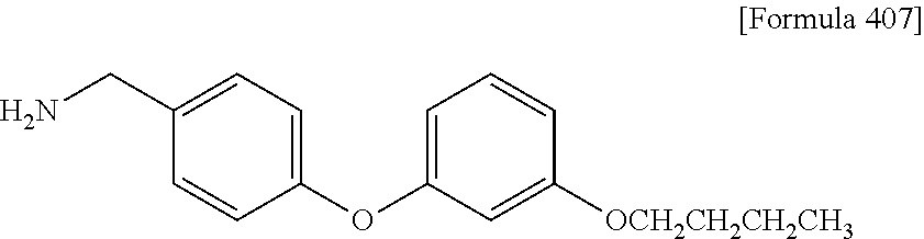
C1(CN)=CC=C(OC2=CC=CC([OCH2CH2CH2CH3])=C2)C=C1
